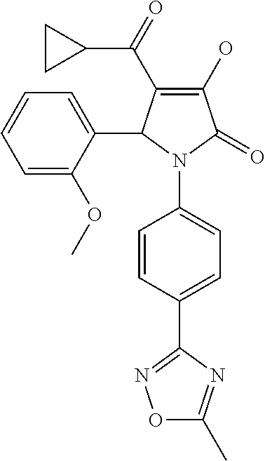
C1(C(=O)C2CC2)=C(O)C(=O)N(C2=CC=C(C3=NOC(C)=N3)C=C2)C1C1=CC=CC=C1OC
